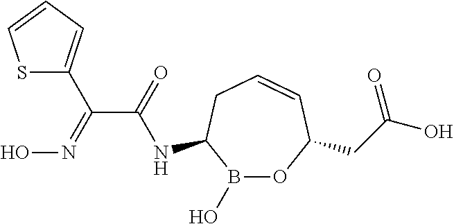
B1(O)OC(CC(O)=O)C=CCC1NC(C(=NO)C1=CC=CS1)=O
